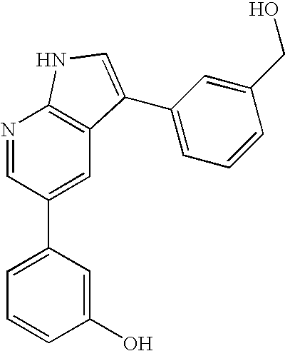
N1=CC(C2=CC=CC(O)=C2)=CC2=C1NC=C2C1=CC=CC(CO)=C1
